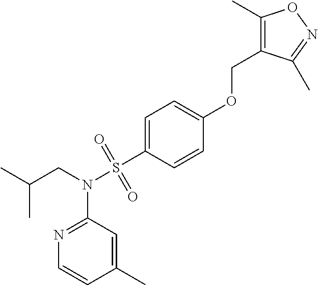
CC(CN(S(=O)(=O)C1=CC=C(OCC2=C(C)ON=C2C)C=C1)C1=NC=CC(C)=C1)C
